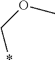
*COC
